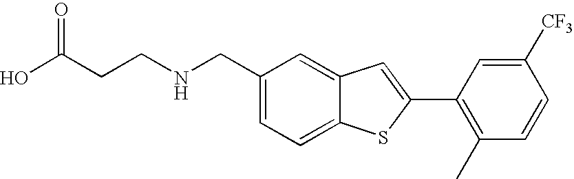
C1=C(CNCCC(O)=O)C=C2C(=C1)SC(C1=C(C)C=CC([CF3])=C1)=C2
